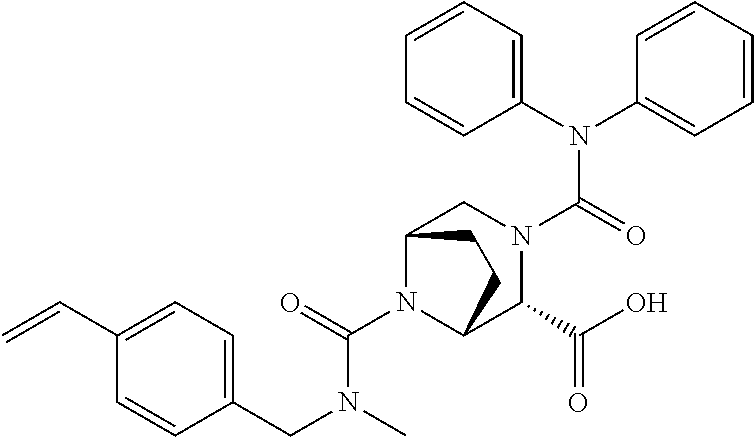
N(C(=O)N1C(C(O)=O)C2N(C(=O)N(C)CC3=CC=C(C=C)C=C3)C(C1)CC2)(C1=CC=CC=C1)C1=CC=CC=C1
